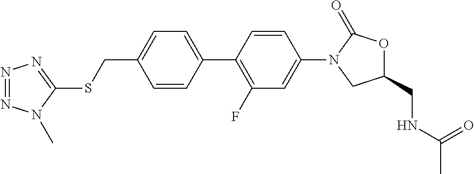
C1(C2=CC=C(CSC3=NN=NN3C)C=C2)=C(F)C=C(N2CC(CNC(C)=O)OC2=O)C=C1
